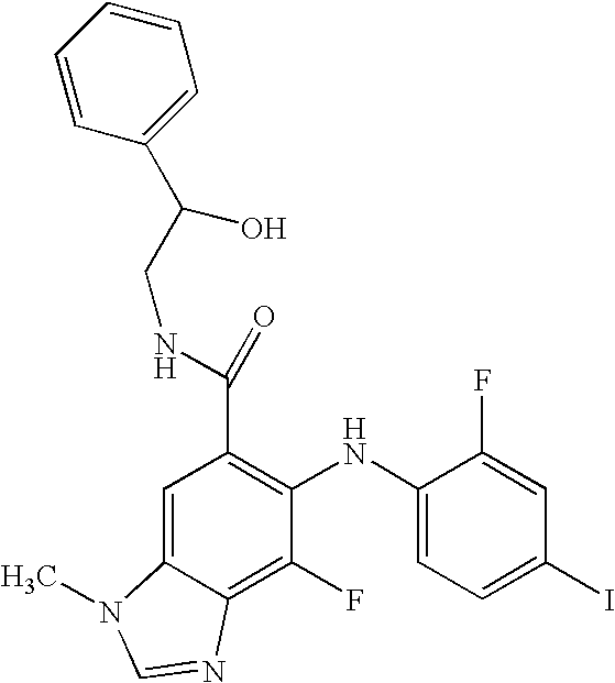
C(C1=C(NC2=CC=C(I)C=C2F)C(F)=C2C(=C1)N(C)C=N2)(NCC(C1=CC=CC=C1)O)=O
